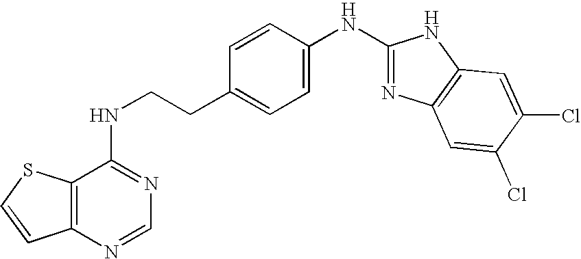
C1=CC(NC2=NC3=C(N2)C=C(Cl)C(Cl)=C3)=CC=C1CCNC1=NC=NC2=C1SC=C2
